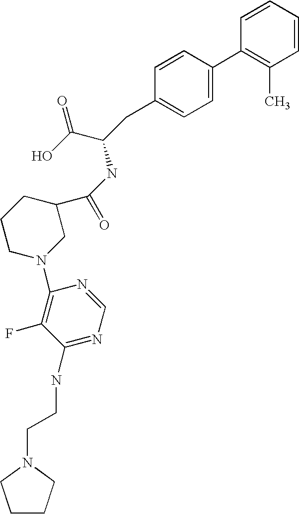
C1=CC=CC(C)=C1C1=CC=C(CC(C(=O)O)NC(C2CCCN(C3=C(F)C(NCCN4CCCC4)=NC=N3)C2)=O)C=C1
